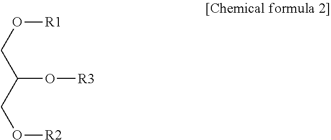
O(CC(CO[R2])O[R3])[R1]
